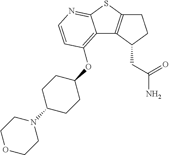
C12=C(OC3CCC(N4CCOCC4)CC3)C=CN=C1SC1=C2C(CC(=O)N)CC1
